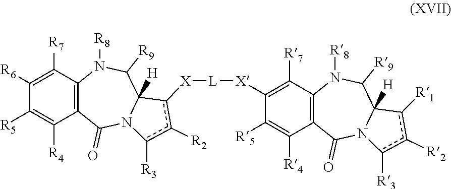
C1([R6])=C([R7])C2=C(C([R4])=C1[R5])C(=O)N1C([H])(C([R9])N2[R8])c([X][L][X]C2=C([R7])C3=C(C([R4])=C2[R5])C(=O)N2C([H])(C([R9])N3[R8])c([R1])c([R2])c2[R3])c([R2])c1[R3]
